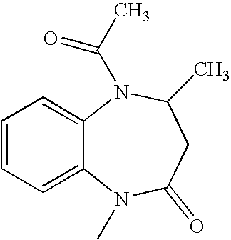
C1=CC=C2C(=C1)N(C(=O)C)C(C)CC(=O)N2C
